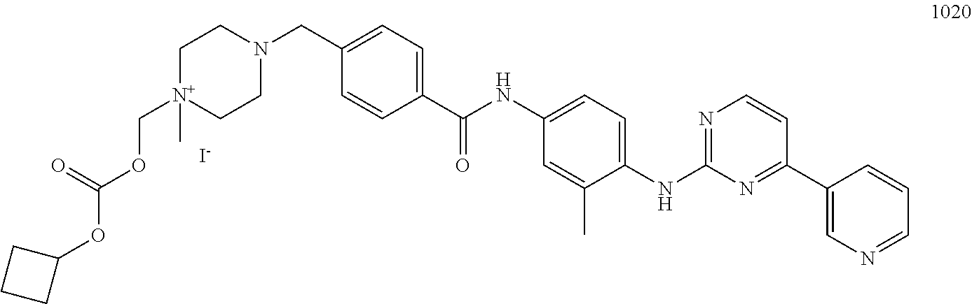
C1[N+](COC(OC2CCC2)=O)(C)CCN(CC2=CC=C(C(NC3=CC=C(NC4=NC=CC(C5=CN=CC=C5)=N4)C(C)=C3)=O)C=C2)C1.[I-]
